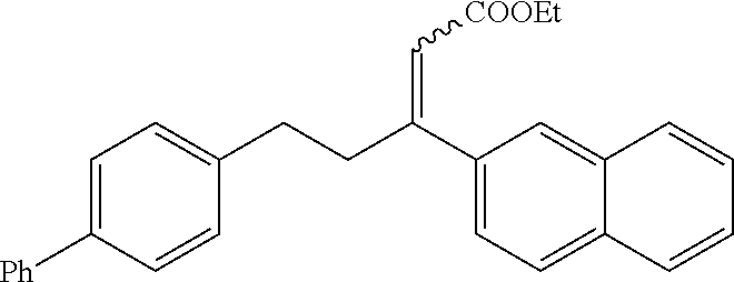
C1([Ph])=CC=C(CCC(C2=CC=C3C(=C2)C=CC=C3)=C[COOEt])C=C1
